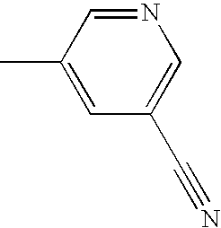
C1(C)=CC(C#N)=CN=C1
